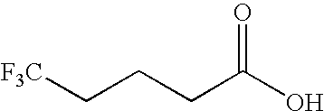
C(CCC(O)=O)[F3C]
